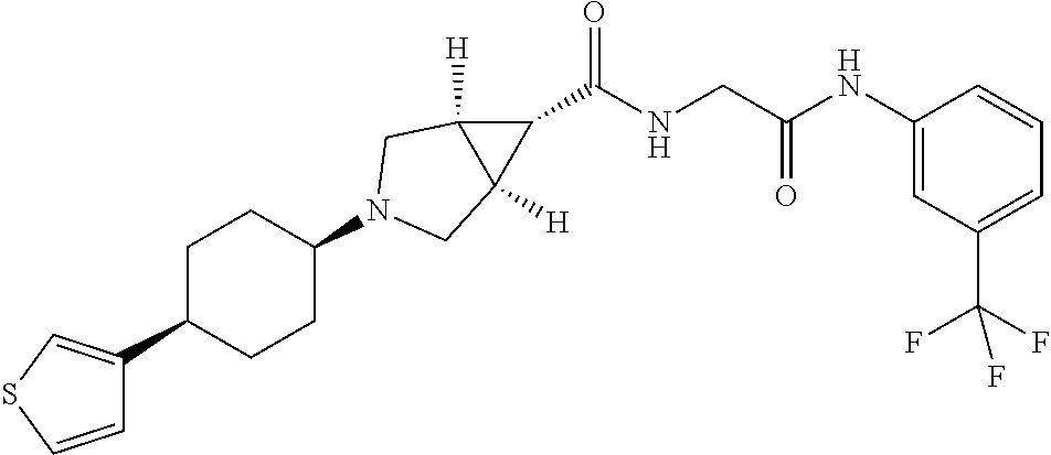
C1=CSC=C1C1CCC(N2CC3([H])C(C(=O)NCC(NC4=CC(C(F)(F)F)=CC=C4)=O)C3([H])C2)CC1
